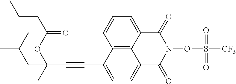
C12=C3C(=CC=C1)C(=O)N(OS([CF3])(=O)=O)C(=O)C3=CC=C2C#CC(OC(CCC)=O)(C)CC(C)C
